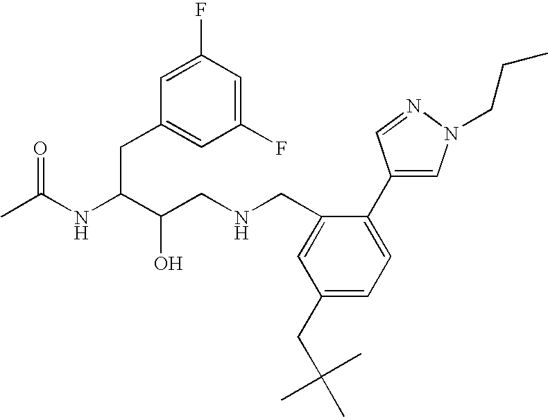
CC(NC(C(CNCC1=CC(CC(C)(C)C)=CC=C1C1=CN(CCC)N=C1)O)CC1=CC(F)=CC(F)=C1)=O
